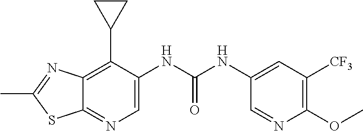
C12=C(C3CC3)C(NC(NC3=CC([CF3])=C(OC)N=C3)=O)=CN=C1SC(C)=N2
